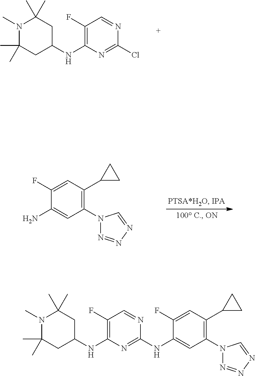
C1(F)=C(NC2CC(C)(C)N(C)C(C)(C)C2)N=C(Cl)N=C1.C1(F)=CC(C2CC2)=C(N2N=NN=C2)C=C1N.C1(F)=CC(C2CC2)=C(N2N=NN=C2)C=C1NC1=NC(NC2CC(C)(C)N(C)C(C)(C)C2)=C(F)C=N1
